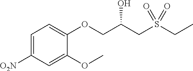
C1=C([O2N])C=C(OC)C(OCC(O)CS(CC)(=O)=O)=C1
